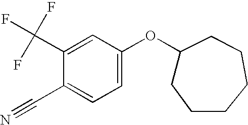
C1(C(F)(F)F)=CC(OC2CCCCCC2)=CC=C1C#N
